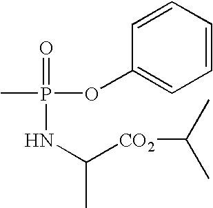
CP(=O)(NC(C)[CO2]C(C)C)OC1=CC=CC=C1
